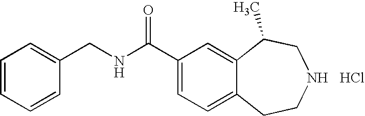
N(CC1=CC=CC=C1)C(C1=CC=C2C(=C1)C(C)CNCC2)=O.Cl
